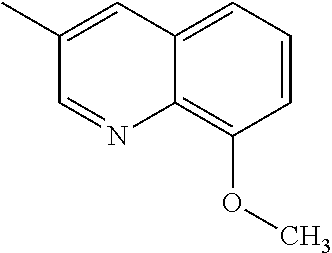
C1(C)=CC2=CC=CC(OC)=C2N=C1
